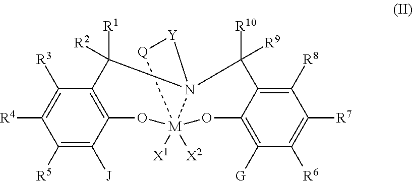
C1([R3])=C([R4])C([R5])=C([J])C2=C1C([R1])([R2])N13[M]([X1])([X2])(O2)(OC2=C([G])C([R6])=C([R7])C([R8])=C2C1([R10])[R9])[Q][Y]3
